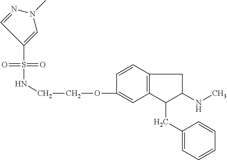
C1=CC2=C(C=C1OCCNS(=O)(=O)C1=CN(C)N=C1)C(CC1=CC=CC=C1)C(NC)C2
